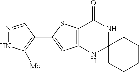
C12=C(NC3(NC1=O)CCCCC3)C=C(C1=C([Me])NN=C1)S2
